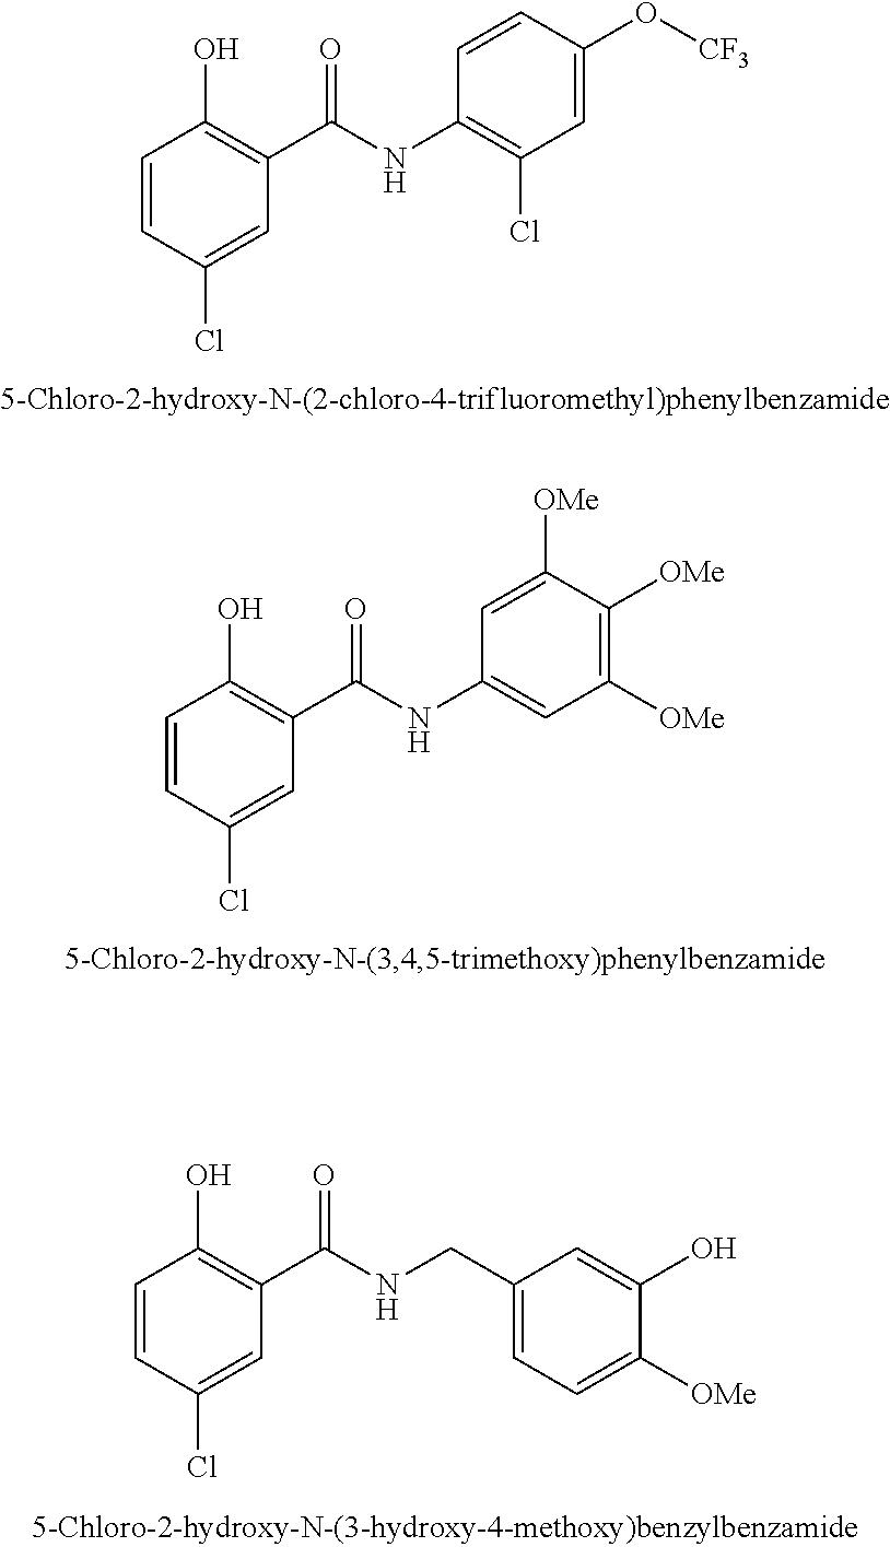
C1=CC(Cl)=CC(C(=O)NC2=C(Cl)C=C(O[CF3])C=C2)=C1O.C1=CC(Cl)=CC(C(=O)NC2=CC([OMe])=C([OMe])C([OMe])=C2)=C1O.C1=CC(Cl)=CC(C(=O)NCC2=CC=C([OMe])C(O)=C2)=C1O
